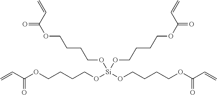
C(COC(C=C)=O)CCO[Si](OCCCCOC(C=C)=O)(OCCCCOC(C=C)=O)OCCCCOC(C=C)=O
